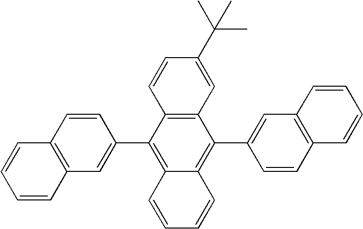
C1(C2=C3C(=C(C4=CC5=C(C=C4)C=CC=C5)C4=C2C=CC(C(C)(C)C)=C4)C=CC=C3)=CC2=C(C=C1)C=CC=C2
